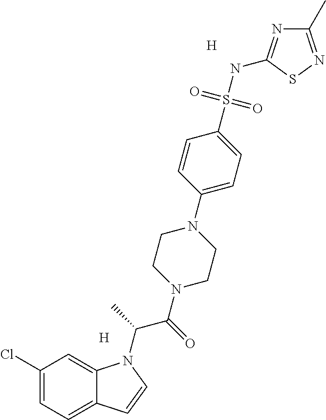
[H].[H].C1(Cl)=CC=C2C(=C1)N(C(C(N1CCN(C3=CC=C(S(NC4=NC(C)=NS4)(=O)=O)C=C3)CC1)=O)C)C=C2
